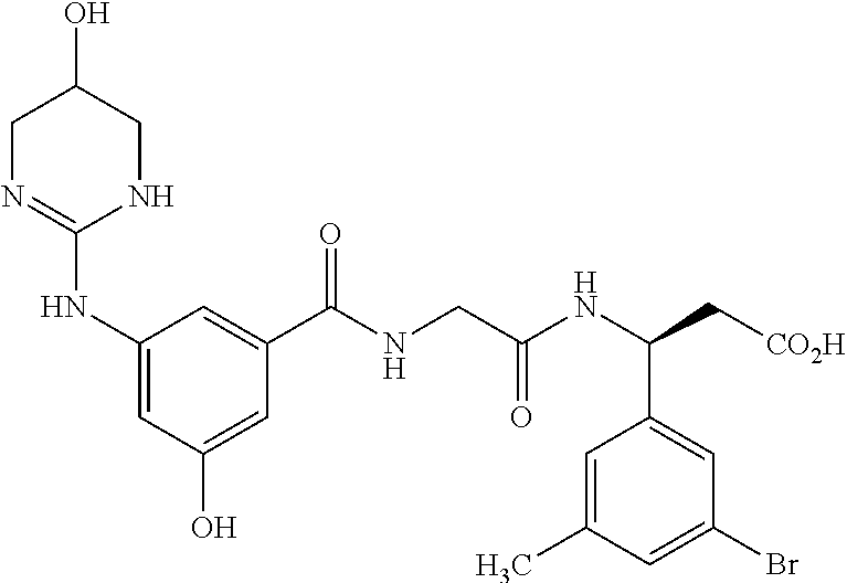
C1N=C(NC2=CC(O)=CC(C(NCC(NC(C[CO2H])C3=CC(Br)=CC(C)=C3)=O)=O)=C2)NCC1O
